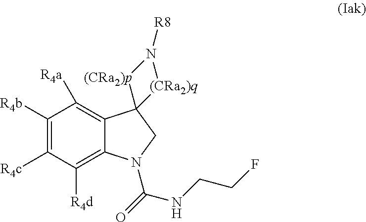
C1([R4b])=C([R4c])C([R4d])=C2C(=C1[R4a])C1(CN2C(NCCF)=O)[(CRa2)p]N([R8])[(CRa2)q]1
